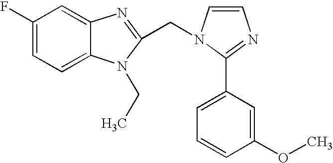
C1(F)=CC=C2C(=C1)N=C(CN1C=CN=C1C1=CC=CC(OC)=C1)N2CC
